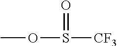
O(S([CF3])=O)C
